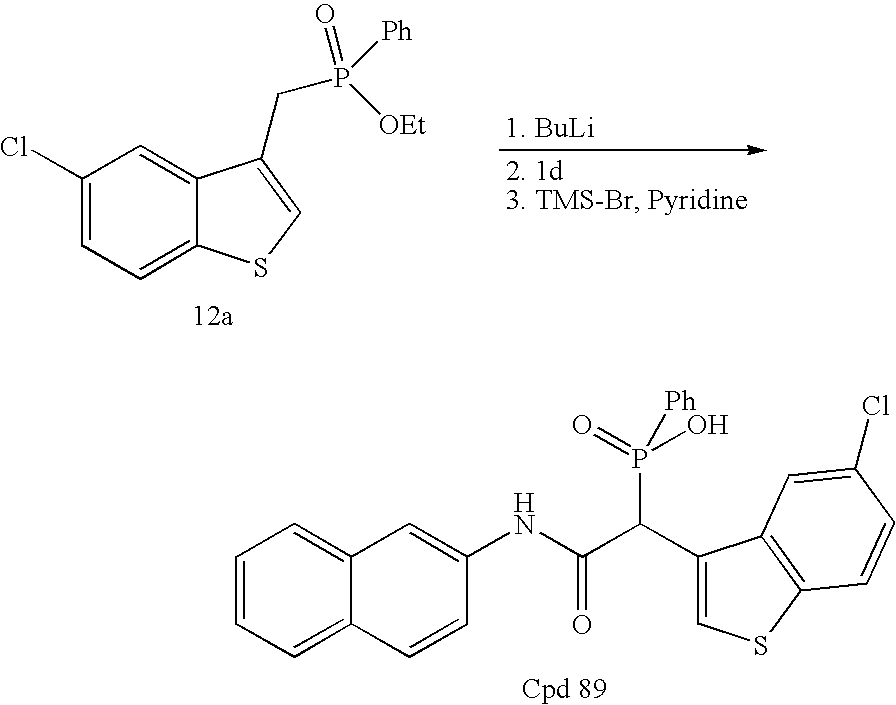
C1=CC=C2C(=C1)C=C(NC(=O)C(C1=CSC3=C1C=C(Cl)C=C3)P(=O)(O)[Ph])C=C2.C1(Cl)=CC=C2C(=C1)C(CP([OEt])(=O)[Ph])=CS2
